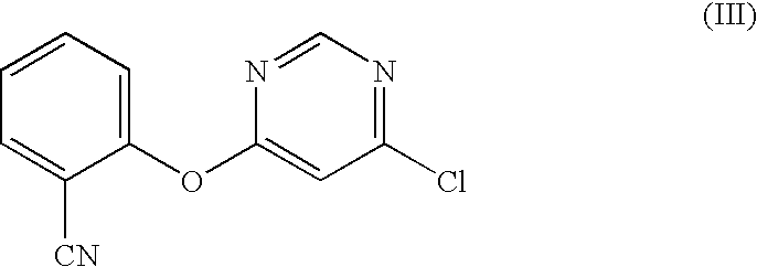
C1(OC2=CC(Cl)=NC=N2)=CC=CC=C1[CN]
